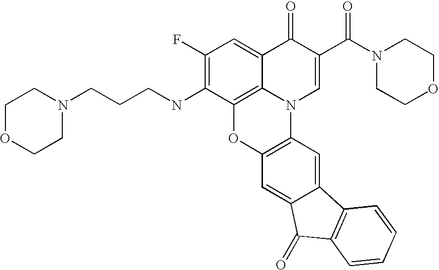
C1(F)=C(NCCCN2CCOCC2)C2=C3C(=C1)C(=O)C(C(N1CCOCC1)=O)=CN3C1=C(O2)C=C2C(=C1)C1=C(C2=O)C=CC=C1
